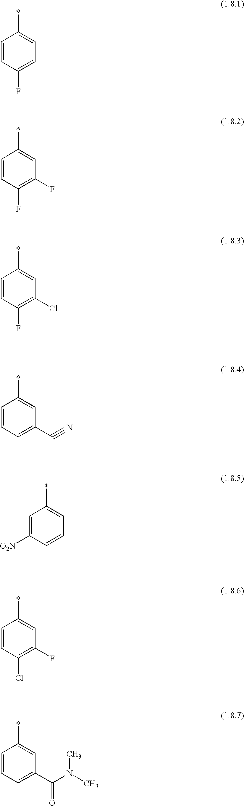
C1=CC(F)=CC=C1*.C1=CC(F)=C(F)C=C1*.C1=CC(F)=C(Cl)C=C1*.C1=CC=C(C#N)C=C1*.C1=C([O2N])C=CC=C1*.C1=CC(Cl)=C(F)C=C1*.C1=CC=C(C(=O)N(C)C)C=C1*
